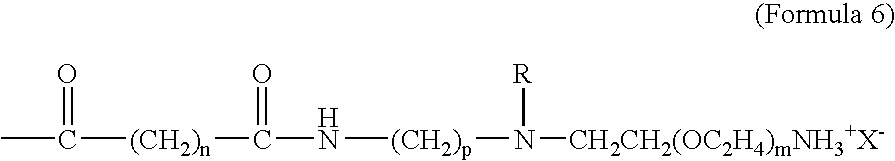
CC([(CH2)n]C(N[(CH2)p]N([CH2CH2(OC2H4)mNH3+X-])[R])=O)=O
